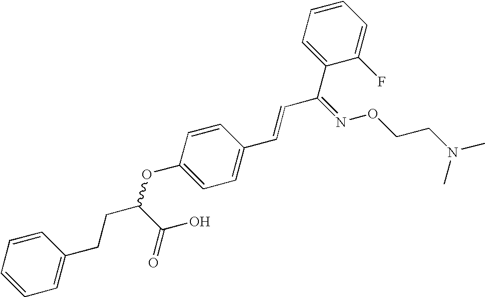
C1=CC(C=CC(C2=CC=CC=C2F)=NOCCN(C)C)=CC=C1OC(CCC1=CC=CC=C1)C(O)=O
